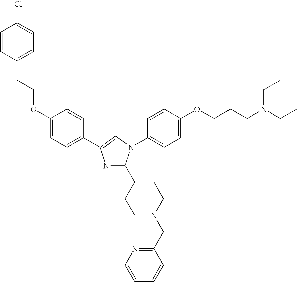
C1=CC(CCOC2=CC=C(C3=CN(C4=CC=C(OCCCN(CC)CC)C=C4)C(C4CCN(CC5=NC=CC=C5)CC4)=N3)C=C2)=CC=C1Cl
